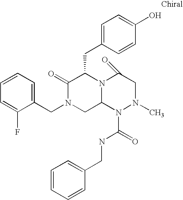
C1=CC=C(F)C(CN2CC3N(C(CC4=CC=C(O)C=C4)C2=O)C(=O)CN(C)N3C(=O)NCC2=CC=CC=C2)=C1
